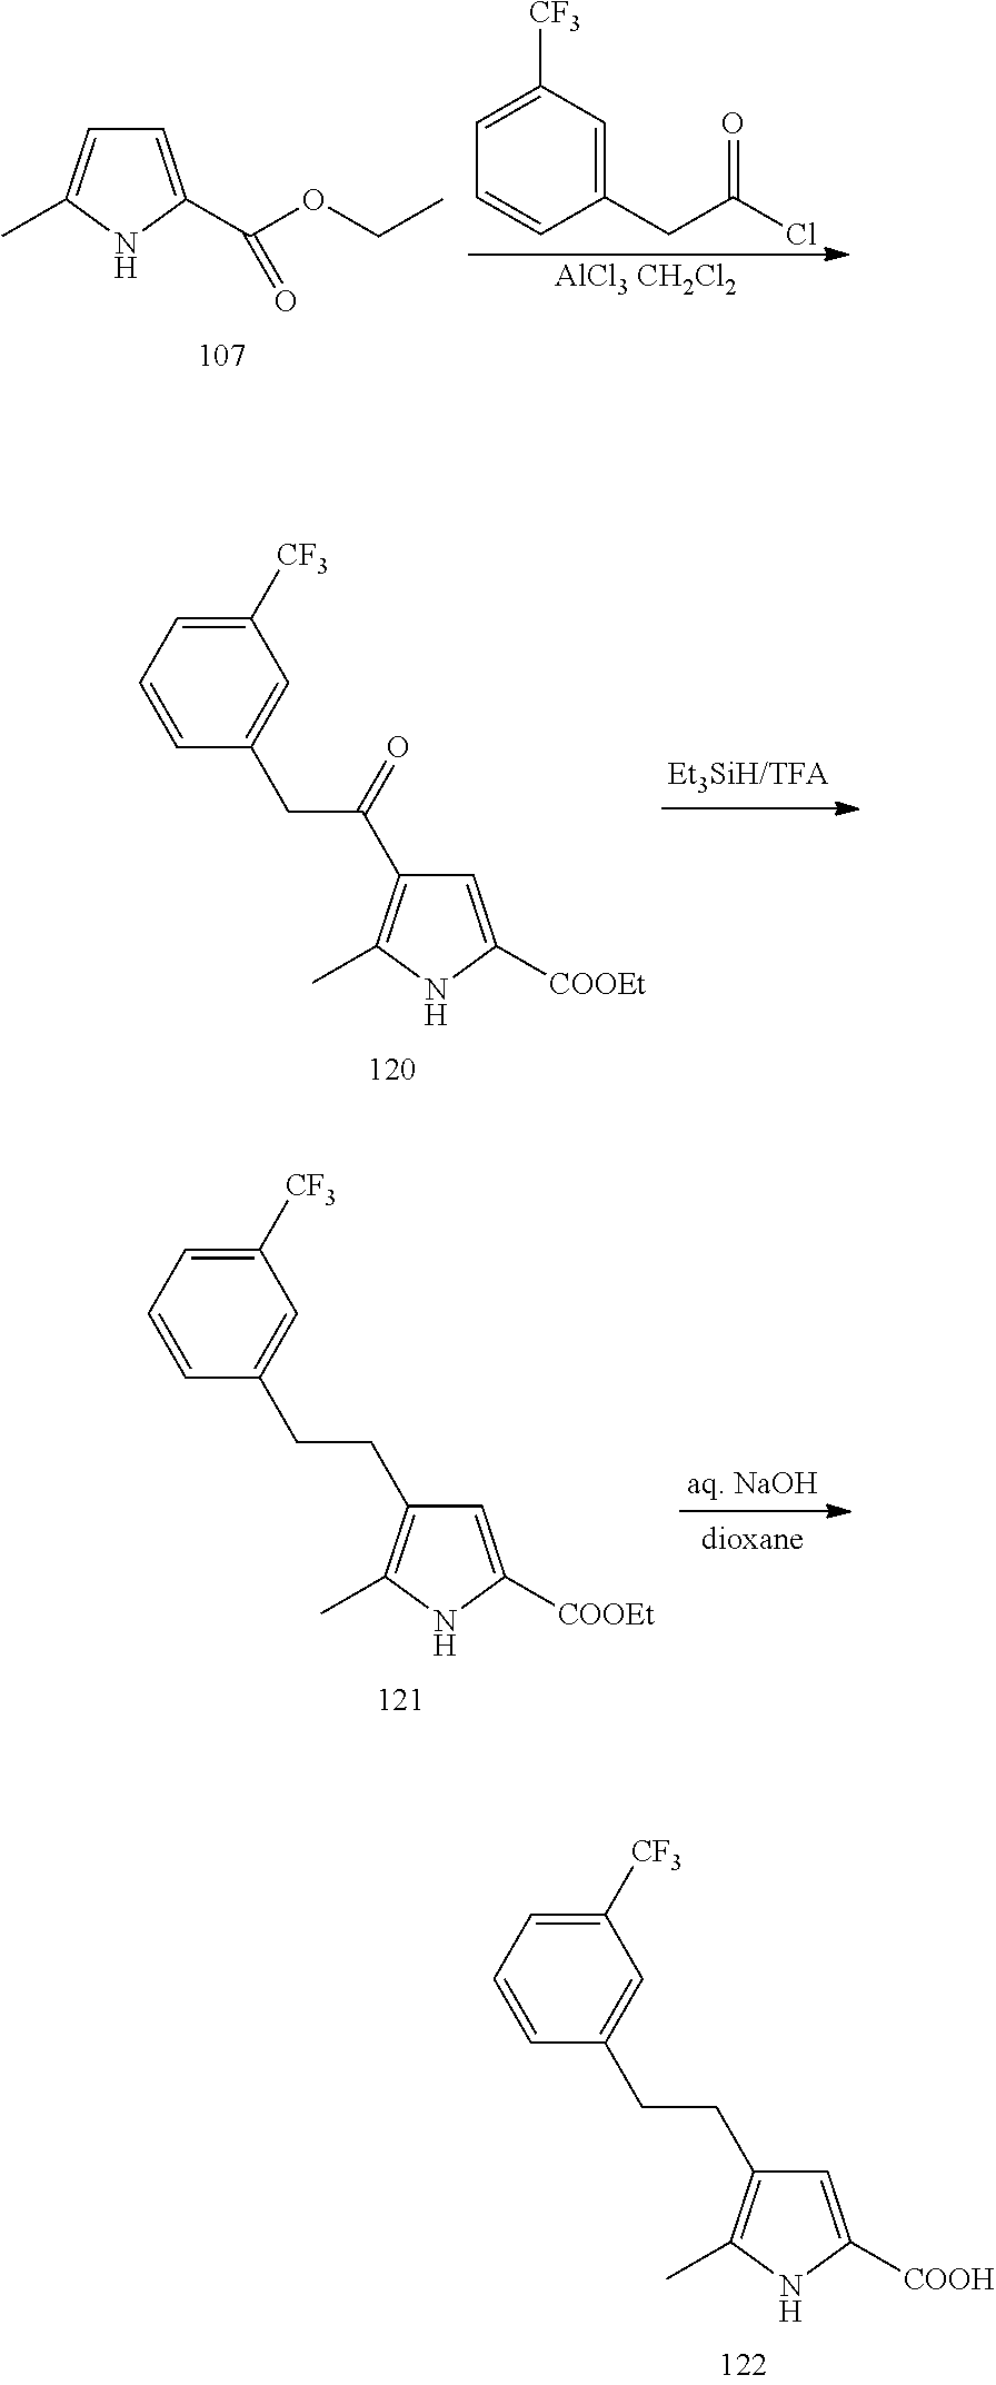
C1([CF3])=CC=CC(CCC2=C(C)NC([COOH])=C2)=C1.C1([CF3])=CC=CC(CC(=O)C2=C(C)NC([COOEt])=C2)=C1.C1([CF3])=CC=CC(CCC2=C(C)NC([COOEt])=C2)=C1.C1=C([CF3])C=C(CC(Cl)=O)C=C1.[AlCl3 CH2Cl2].C1=C(C(OCC)=O)NC(C)=C1
